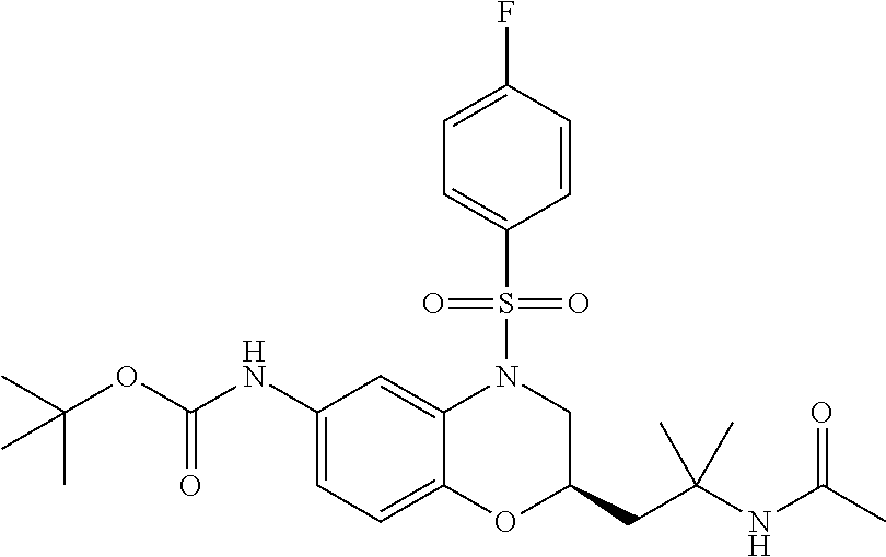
C1(NC(OC(C)(C)C)=O)=CC=C2C(=C1)N(S(C1=CC=C(F)C=C1)(=O)=O)CC(CC(NC(C)=O)(C)C)O2
